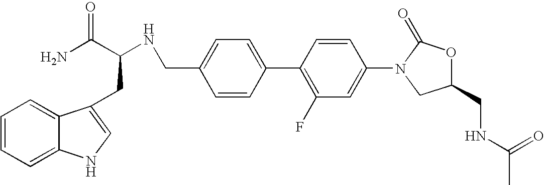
C1=C(CNC(C(N)=O)CC2=CNC3=CC=CC=C32)C=CC(C2=C(F)C=C(N3CC(CNC(C)=O)OC3=O)C=C2)=C1
